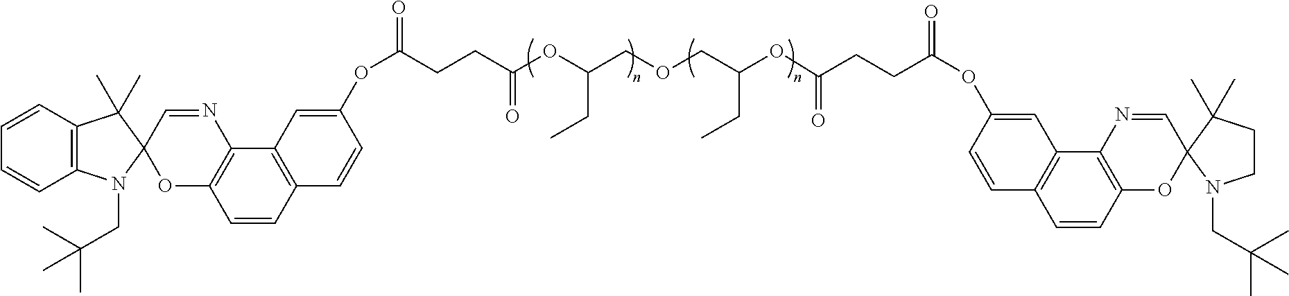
C12=C(C=CC=C1)C(C)(C)C1(N2CC(C)(C)C)OC2=C(N=C1)C1=C(C=C2)C=CC(OC(=O)CCC(OC(COCC(OC(=O)CCC(OC2=CC3=C(C=C2)C=CC2=C3N=CC3(O2)N(CC(C)(C)C)CCC3(C)C)=O)CC)CC)=O)=C1
